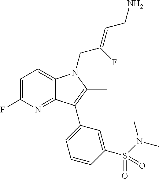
C1=C(F)N=C2C(=C1)N(CC(=CCN)F)C(C)=C2C1=CC=CC(S(N(C)C)(=O)=O)=C1
